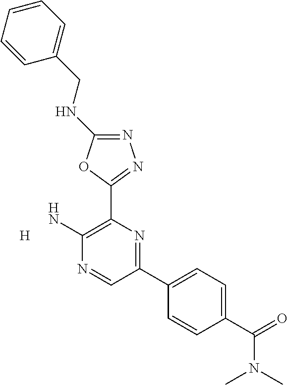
[H].N1=C(NCC2=CC=CC=C2)OC(C2=C(N)N=CC(C3=CC=C(C(N(C)C)=O)C=C3)=N2)=N1
